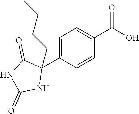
C1=C(C2(CCCC)C(=O)NC(=O)N2)C=CC(C(O)=O)=C1
